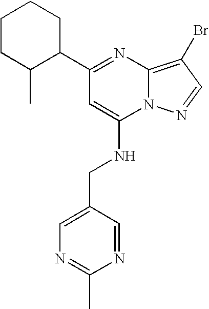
C1CC(C)C(C2=NC3=C(Br)C=NN3C(NCC3=CN=C(C)N=C3)=C2)CC1
